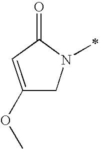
C1(OC)=CC(=O)N(C)C1
